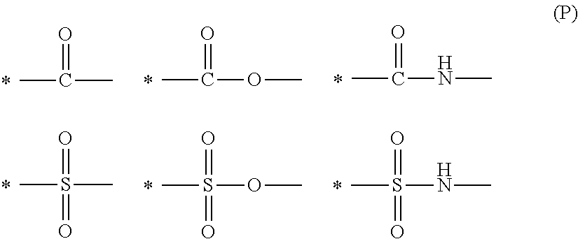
CC(C)=O.CC(OC)=O.CC(NC)=O.CS(C)(=O)=O.CS(OC)(=O)=O.CS(NC)(=O)=O
